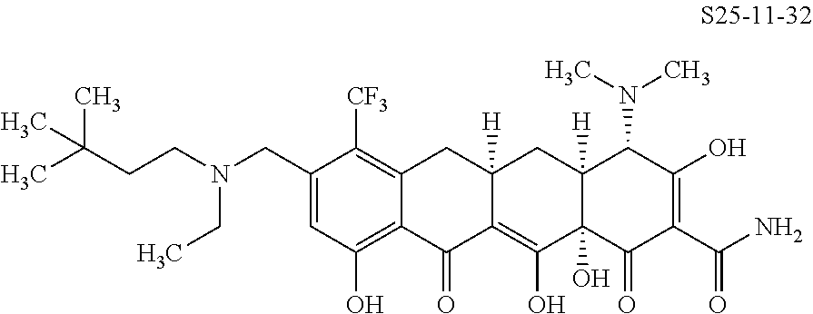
C1=C(CN(CCC(C)(C)C)CC)C([CF3])=C2C(=C1O)C(=O)C1=C(O)C3(O)C([H])(CC1([H])C2)C(N(C)C)C(O)=C(C(N)=O)C3=O
